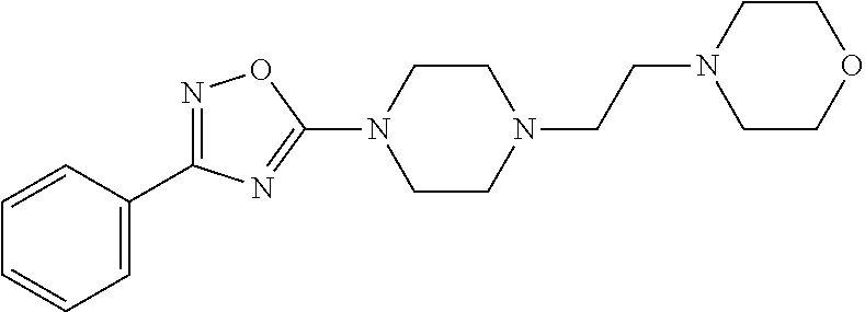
N1=C(C2=CC=CC=C2)N=C(N2CCN(CCN3CCOCC3)CC2)O1
